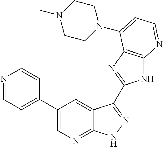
C1(C2=CC=NC=C2)=CN=C2C(=C1)C(C1=NC3=C(N1)N=CC=C3N1CCN(C)CC1)=NN2
